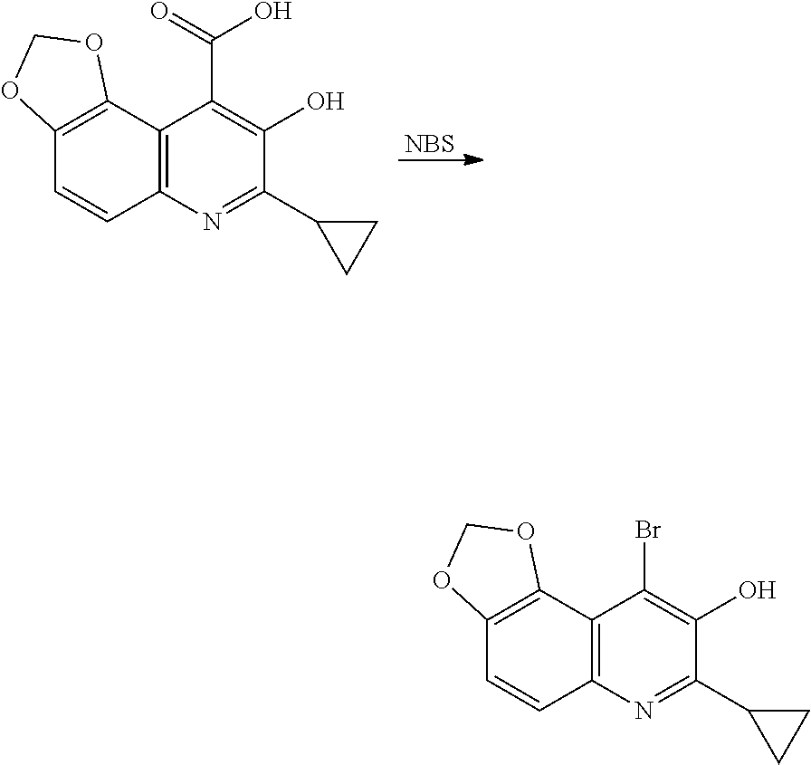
[NBS].C12=C(C3=C(C=C1)N=C(C1CC1)C(O)=C3C(O)=O)OCO2.C12=C(C3=C(C=C1)N=C(C1CC1)C(O)=C3Br)OCO2
